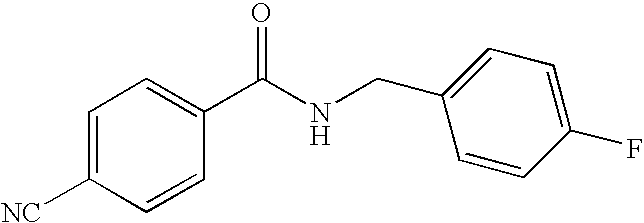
C1=C([NC])C=CC(C(NCC2=CC=C(F)C=C2)=O)=C1
